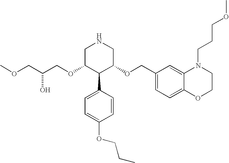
C(OC1C(C2=CC=C(OCCC)C=C2)C(OCC2=CC=C3C(=C2)N(CCCOC)CCO3)CNC1)C(COC)O
